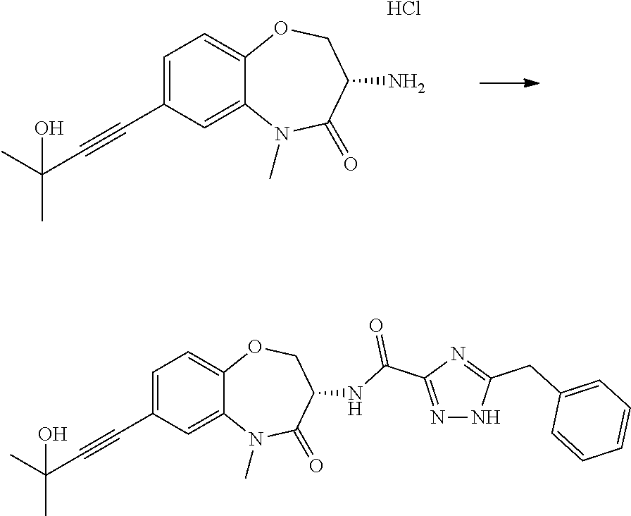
C12=CC(C#CC(C)(C)O)=CC=C1OCC(N)C(=O)N2C.Cl.C12=CC(C#CC(C)(C)O)=CC=C1OCC(NC(C1=NNC(CC3=CC=CC=C3)=N1)=O)C(=O)N2C
